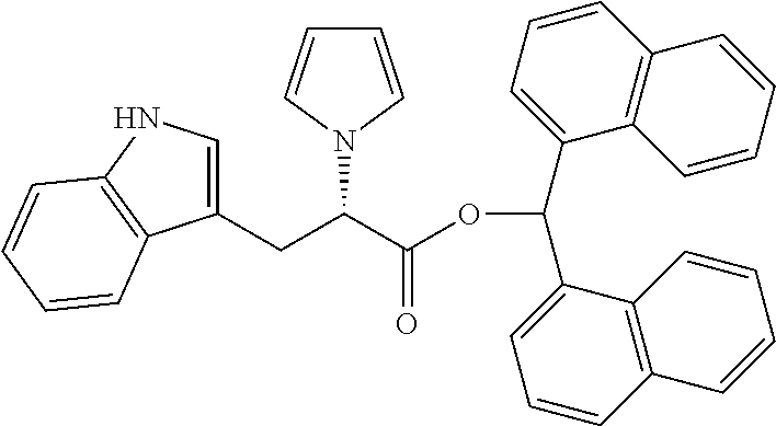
C1(CC(C(OC(C2=CC=CC3=C2C=CC=C3)C2=CC=CC3=C2C=CC=C3)=O)N2C=CC=C2)=CNC2=C1C=CC=C2
